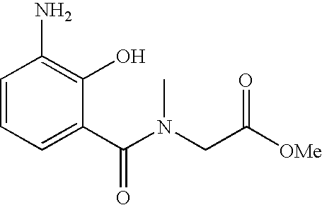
C(N(CC([OMe])=O)C)(C1=CC=CC(N)=C1O)=O
